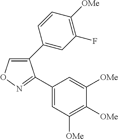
C1(C2=CC(F)=C([OMe])C=C2)=CON=C1C1=CC([OMe])=C([OMe])C([OMe])=C1
